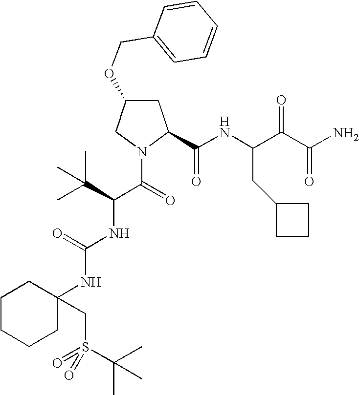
C1C(OCC2=CC=CC=C2)CN(C(=O)C(C(C)(C)C)NC(NC2(CS(=O)(C(C)(C)C)=O)CCCCC2)=O)C1C(NC(C(C(N)=O)=O)CC1CCC1)=O
